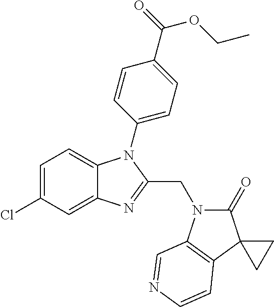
C1=C(Cl)C=C2C(=C1)N(C1=CC=C(C(OCC)=O)C=C1)C(CN1C(=O)C3(C4=C1C=NC=C4)CC3)=N2
